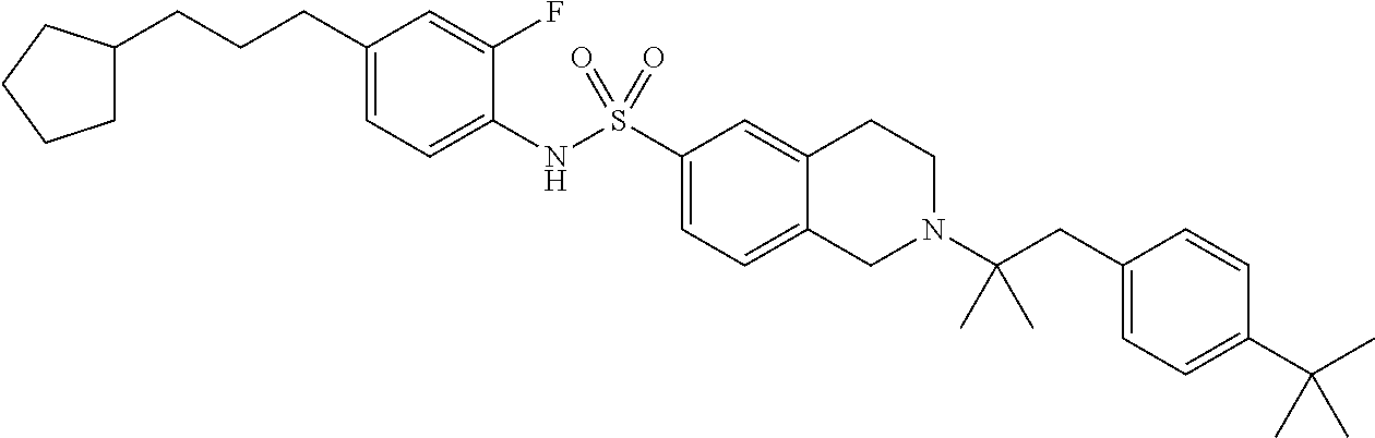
C1(CCCC2CCCC2)=CC=C(NS(C2=CC=C3C(=C2)CCN(C(CC2=CC=C(C(C)(C)C)C=C2)(C)C)C3)(=O)=O)C(F)=C1
